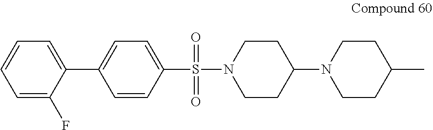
C1=C(F)C(C2=CC=C(S(=O)(N3CCC(N4CCC(C)CC4)CC3)=O)C=C2)=CC=C1
